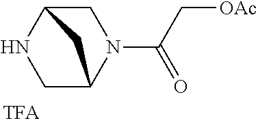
C1C2N(C(=O)C[OAc])CC(N1)C2
